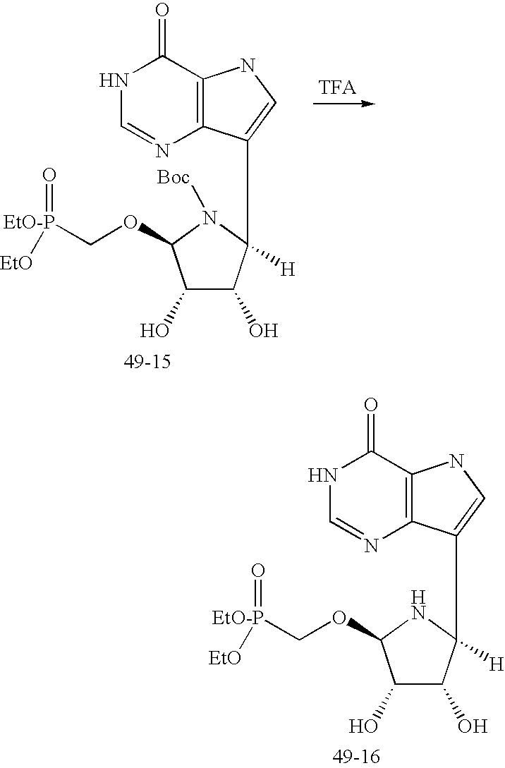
C12=C(C(=O)NC=N1)NC=C2C1([H])C(O)C(O)C(OC[EtO-P]([EtO])=O)N1[Boc].C12=C(C(=O)NC=N1)NC=C2C1([H])C(O)C(O)C(OC[EtO-P]([EtO])=O)N1
